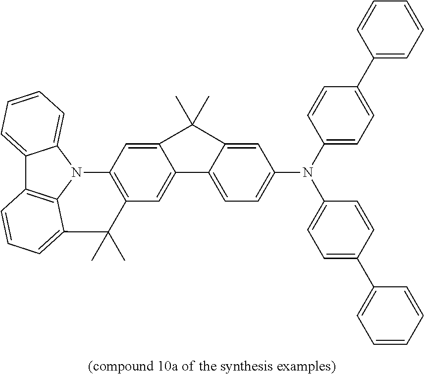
C1=C2C(=CC=C1N(C1=CC=C(C3=CC=CC=C3)C=C1)C1=CC=C(C3=CC=CC=C3)C=C1)C1=CC3=C(C=C1C2(C)C)N1C2=CC=CC=C2C2=C1C(=CC=C2)C3(C)C
